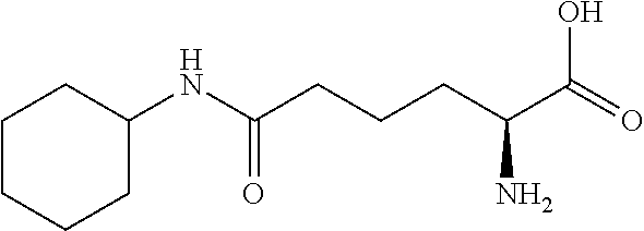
C1CCCC(NC(CCCC(C(=O)O)N)=O)C1
